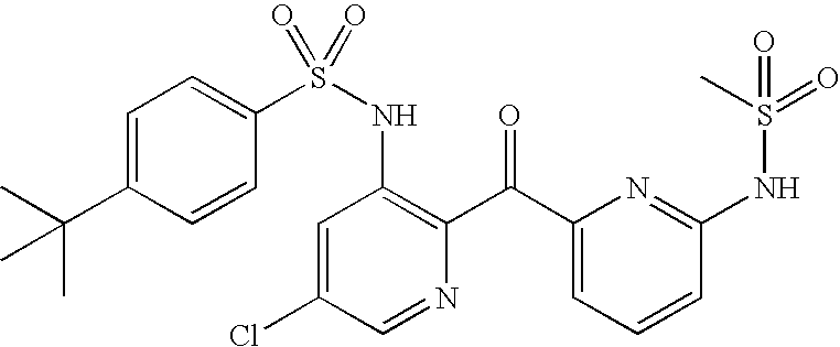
C1=C(C(C)(C)C)C=CC(S(NC2=C(C(C3=CC=CC(NS(C)(=O)=O)=N3)=O)N=CC(Cl)=C2)(=O)=O)=C1
